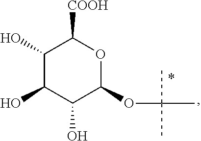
C1(O)C(O)C(O)C(OC(C)(C)C)OC1[COOH]
